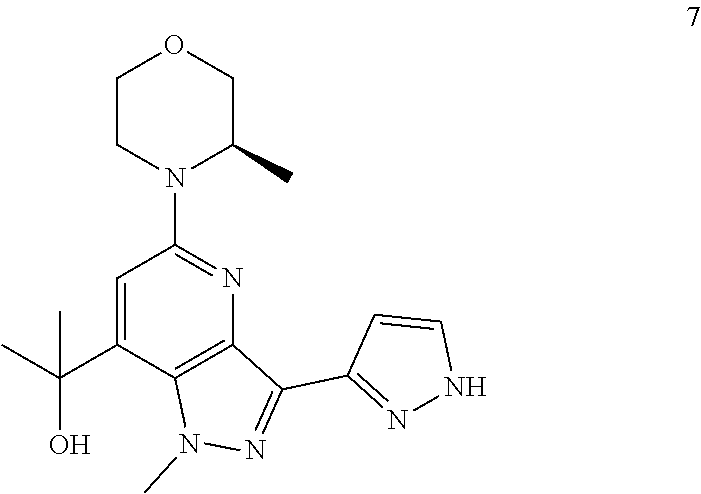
C1=C(C(C)(O)C)C2=C(N=C1N1CCOCC1C)C(C1=NNC=C1)=NN2C
